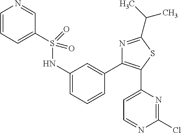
C1=CC=C(S(NC2=CC=CC(C3=C(C4=CC=NC(Cl)=N4)SC(C(C)C)=N3)=C2)(=O)=O)C=N1
